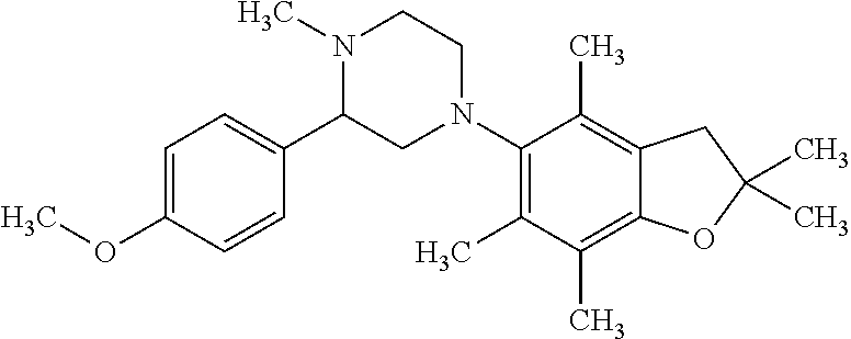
C1=C(OC)C=CC(C2CN(C3=C(C)C(C)=C4C(=C3C)CC(C)(C)O4)CCN2C)=C1
